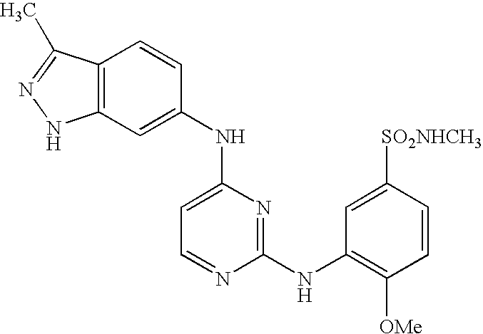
C12=C(C=C(NC3=CC=NC(NC4=C([OMe])C=CC([SO2NHCH3])=C4)=N3)C=C1)NN=C2C
